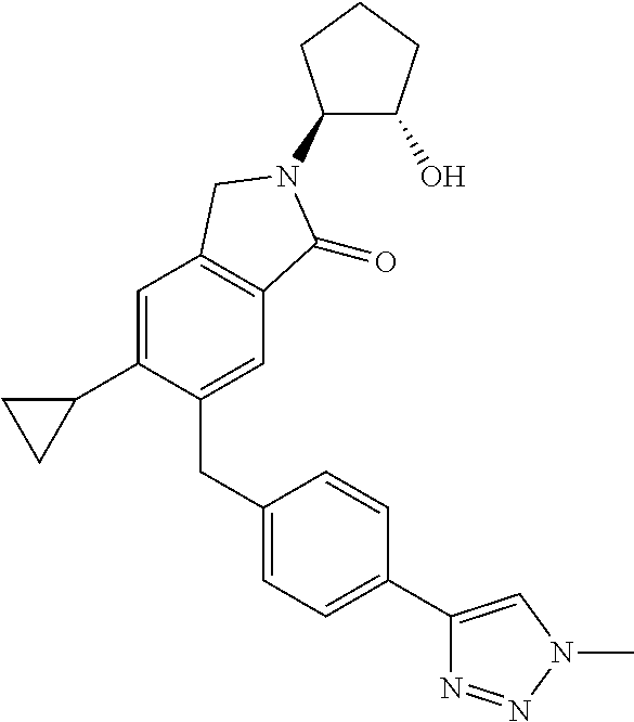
C1(CC2=CC=C(C3=CN(C)N=N3)C=C2)=CC2=C(C=C1C1CC1)CN(C1C(O)CCC1)C2=O
